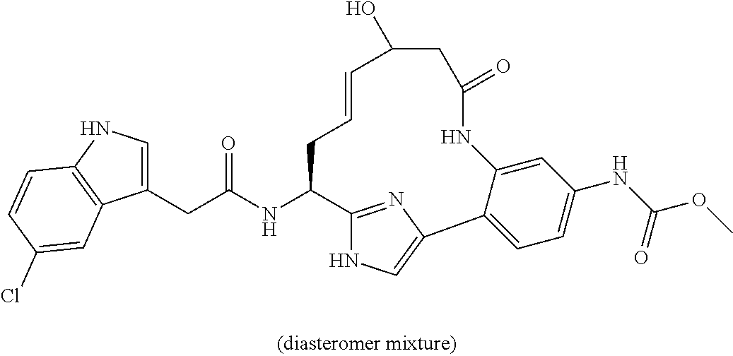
C(C(NC1C2=NC(=CN2)C2=CC=C(NC(OC)=O)C=C2NC(=O)CC(O)C=CC1)=O)C1=CNC2=C1C=C(Cl)C=C2
